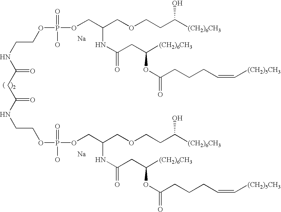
C(NC(CC(NCCOP(=O)(O)OCC(COCCC([(CH2)6CH3])O)NC(=O)CC([(CH2)6CH3])OC(=O)CCCC=C[(CH2)5CH3])=O)=O)COP(=O)(O)OCC(NC(=O)CC([(CH2)6CH3])OC(=O)CCCC=C[(CH2)5CH3])COCCC([(CH2)6CH3])O.[Na].[Na]
